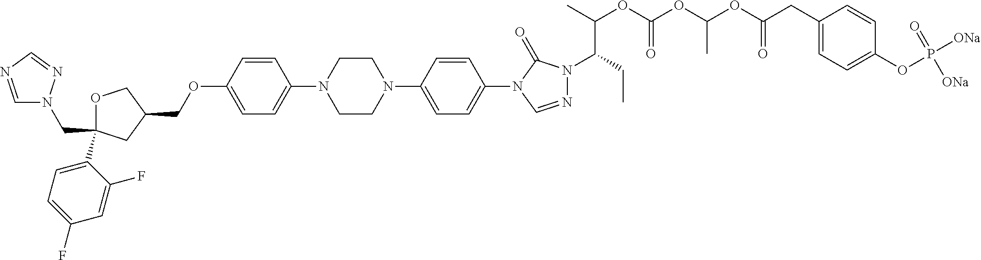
C(C1(C2=CC=C(F)C=C2F)OCC(COC2=CC=C(N3CCN(C4=CC=C(N5C=NN(C(CC)C(OC(OC(OC(CC6=CC=C(OP([ONa])(=O)[ONa])C=C6)=O)C)=O)C)C5=O)C=C4)CC3)C=C2)C1)N1C=NC=N1
